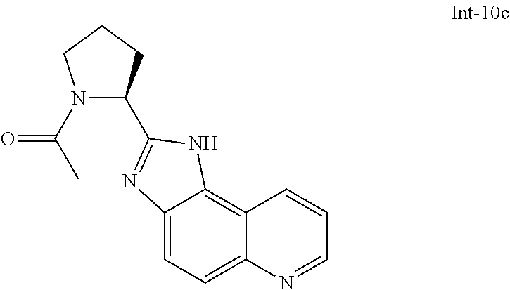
C12=CC=C3C(=C1NC(C1N(C(C)=O)CCC1)=N2)C=CC=N3
